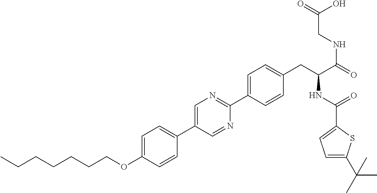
CCCCCCCOC1=CC=C(C2=CN=C(C3=CC=C(CC(C(NCC(O)=O)=O)NC(=O)C4=CC=C(C(C)(C)C)S4)C=C3)N=C2)C=C1
